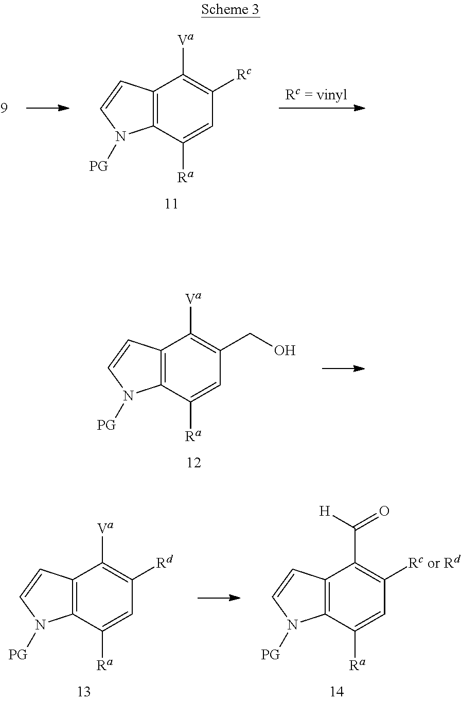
C12=C(C([Ra])=CC([Rc])=C1[Va])N([PG])C=C2.C12=C(C([Ra])=CC(CO)=C1[Va])N([PG])C=C2.C12=C(C([Ra])=CC([Rd])=C1[Va])N([PG])C=C2.C12=C(C([Ra])=CC([Rc or Rd])=C1C([H])=O)N([PG])C=C2
